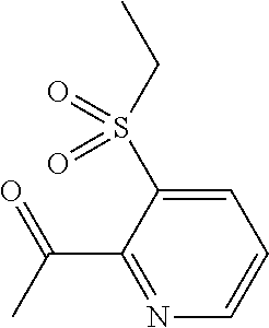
C1=C(S(CC)(=O)=O)C(C(C)=O)=NC=C1
